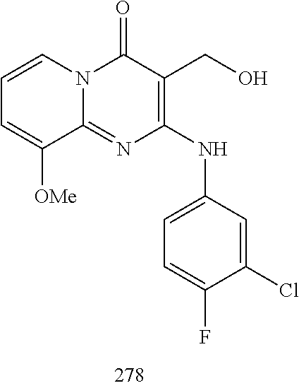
C1=CC=C([OMe])C2=NC(NC3=CC=C(F)C(Cl)=C3)=C(CO)C(=O)N12
